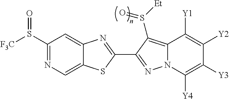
C12=CN=C(S([F3C])=O)C=C1N=C(C1=NN3C(=C1S([Et])=O)C([Y1])=C([Y2])C([Y3])=C3[Y4])S2
